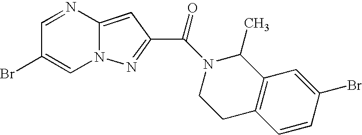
C1=NC2=CC(C(N3C(C)C4=C(CC3)C=CC(Br)=C4)=O)=NN2C=C1Br
